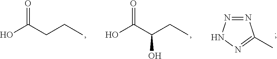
OC(CCC)=O.N1=NNN=C1C.OC(C(CC)O)=O
